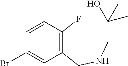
C1=CC(F)=C(CNCC(C)(O)C)C=C1Br
